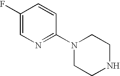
C1(F)=CN=C(N2CCNCC2)C=C1
